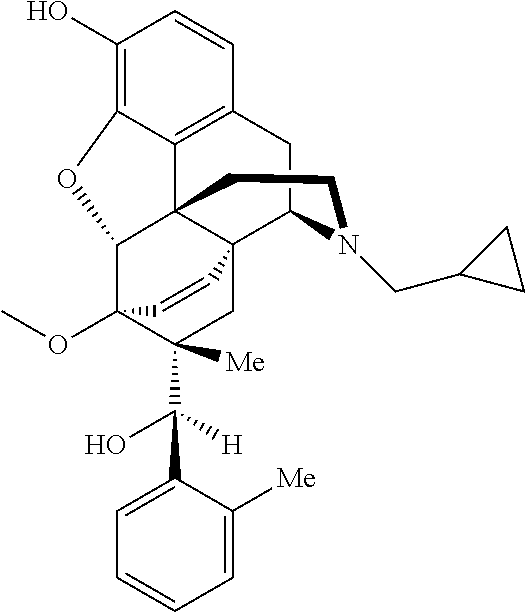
C1(O)=C2C3=C(C=C1)CC1N(CC4CC4)CCC34C(C3(OC)C(C([H])(O)C5=CC=CC=C5[Me])([Me])CC41C=C3)O2
